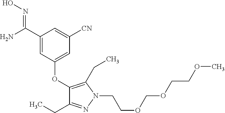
C1(C(N)=NO)=CC(OC2=C(CC)N(CCOCOCCOC)N=C2CC)=CC([CN])=C1
